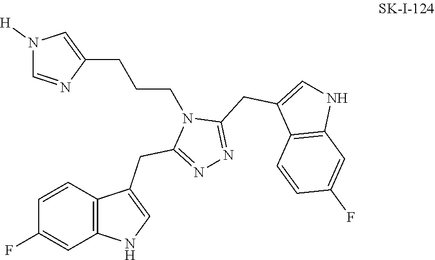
C12=C(C=CC(F)=C1)C(CC1=NN=C(CC3=CNC4=C3C=CC(F)=C4)N1CCCC1=CN([H])C=N1)=CN2
